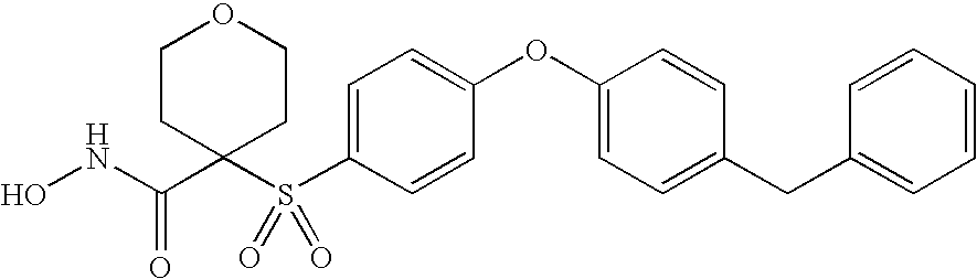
N(C(C1(S(C2=CC=C(OC3=CC=C(CC4=CC=CC=C4)C=C3)C=C2)(=O)=O)CCOCC1)=O)O
